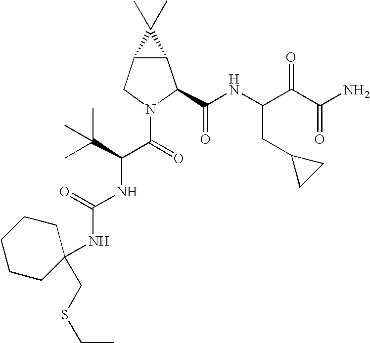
C12C(CN(C(C(NC(=O)NC3(CSCC)CCCCC3)C(C)(C)C)=O)C1C(NC(C(C(N)=O)=O)CC1CC1)=O)C2(C)C
